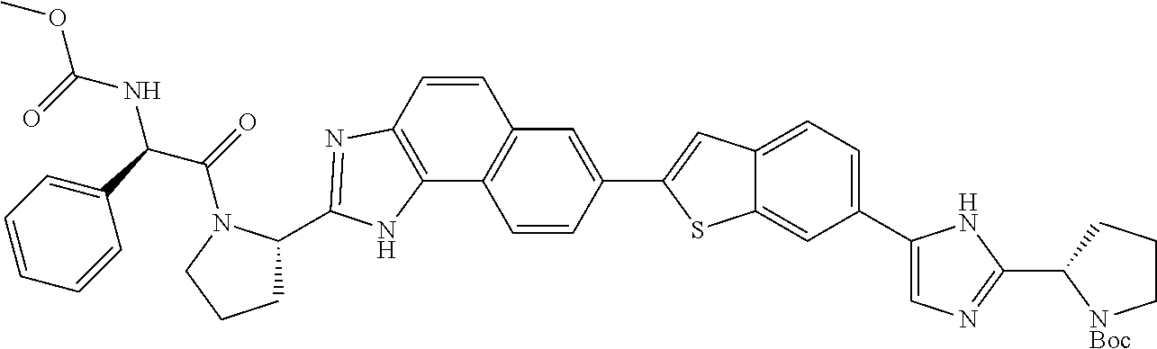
C1(C2CCCN2C(C(C2=CC=CC=C2)NC(OC)=O)=O)=NC2=C(C3=C(C=C(C4=CC5=CC=C(C6=CN=C(C7[NBoc]CCC7)N6)C=C5S4)C=C3)C=C2)N1
